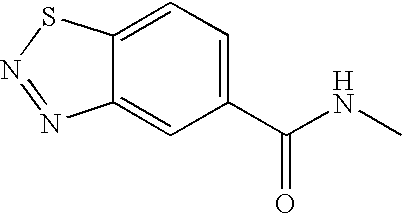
C1=C2C(=CC(C(NC)=O)=C1)N=NS2
